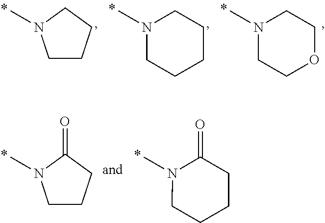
CN1CCCC1.CN1CCCCC1.CN1CCOCC1.CN1CCCC1=O.CN1CCCCC1=O
